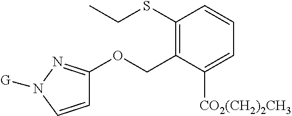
C1=CN([G])N=C1OCC1=C(SCC)C=CC=C1[CO2(CH2)2CH3]
